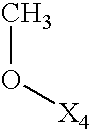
CO[X4]
